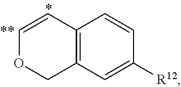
C12=C(C=C([R12])C=C1)COC=C2
